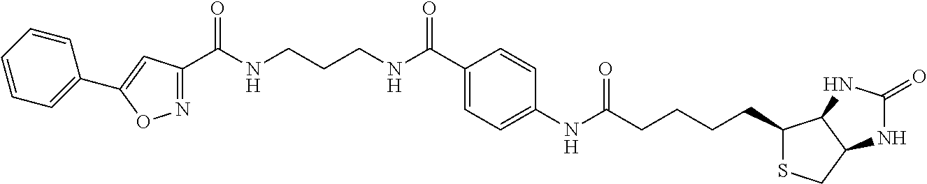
C1(C(NCCCNC(C2=CC=C(NC(CCCCC3SCC4C3NC(=O)N4)=O)C=C2)=O)=O)=NOC(C2=CC=CC=C2)=C1
